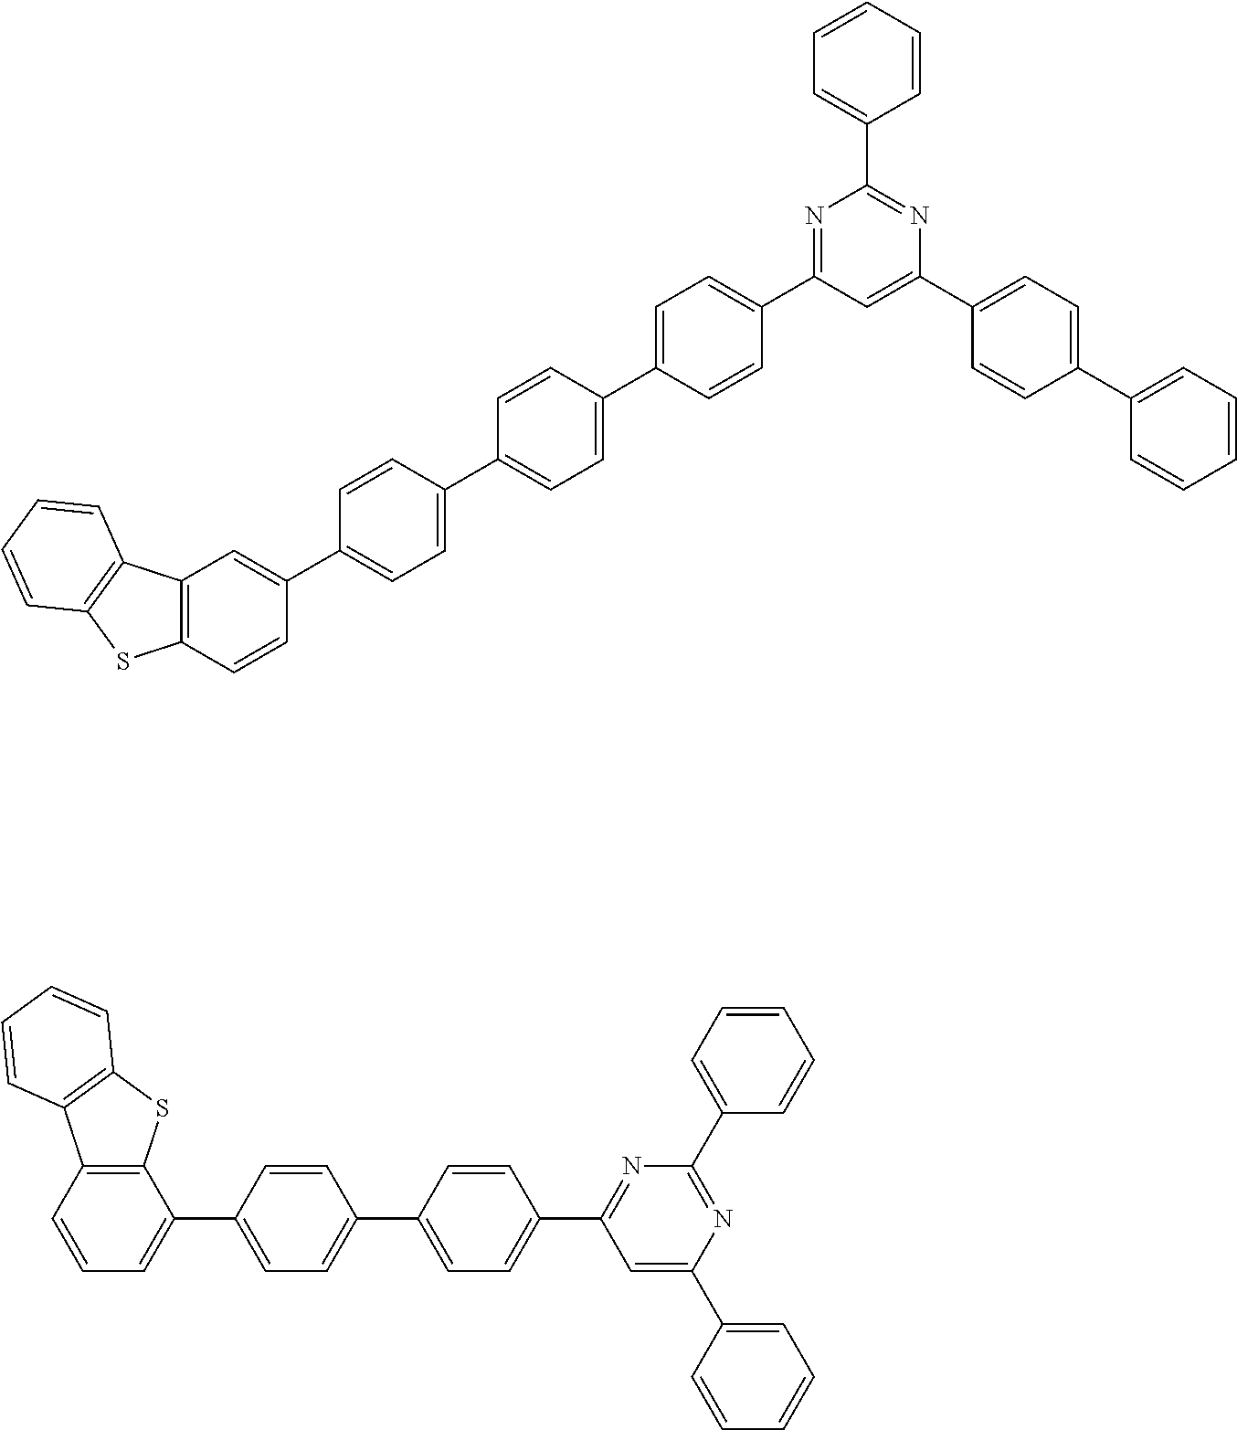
C12=C(C=CC=C1C1=CC=C(C3=CC=C(C4=NC(C5=CC=CC=C5)=NC(C5=CC=CC=C5)=C4)C=C3)C=C1)C1=C(S2)C=CC=C1.C1=CC=CC(C2=NC(C3=CC=C(C4=CC=CC=C4)C=C3)=CC(C3=CC=C(C4=CC=C(C5=CC=C(C6=CC7=C(C=C6)SC6=C7C=CC=C6)C=C5)C=C4)C=C3)=N2)=C1
